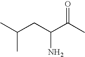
C(CC(C(C)=O)N)(C)C
